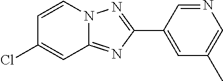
C1(C2=CC(C)=CN=C2)=NN2C(=N1)C=C(Cl)C=C2
